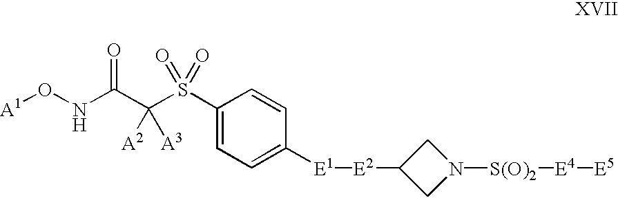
O([A1])NC(=O)C([A2])([A3])S(=O)(=O)C1=CC=C([E1][E2]C2CN([S(O)2][E4][E5])C2)C=C1
